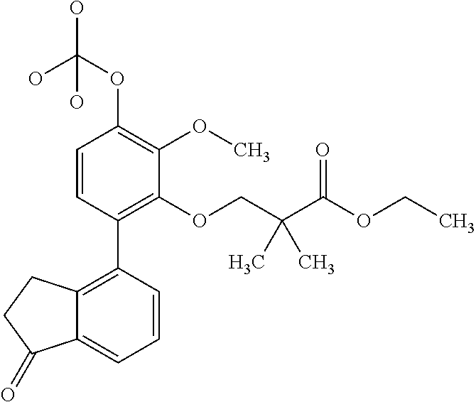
C1=CC(C2=C3C(=CC=C2)C(=O)CC3)=C(OCC(C(OCC)=O)(C)C)C(OC)=C1OC(O)(O)O
